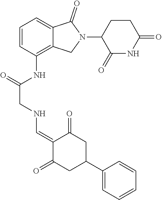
C1=CC(NC(CNC=C2C(=O)CC(C3=CC=CC=C3)CC2=O)=O)=C2C(=C1)C(=O)N(C1C(=O)NC(=O)CC1)C2
